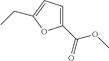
C1(C(=O)OC)=CC=C(CC)O1
